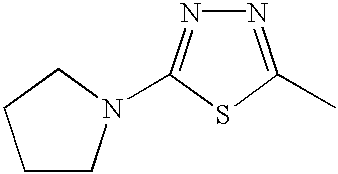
N1=C(C)SC(N2CCCC2)=N1
